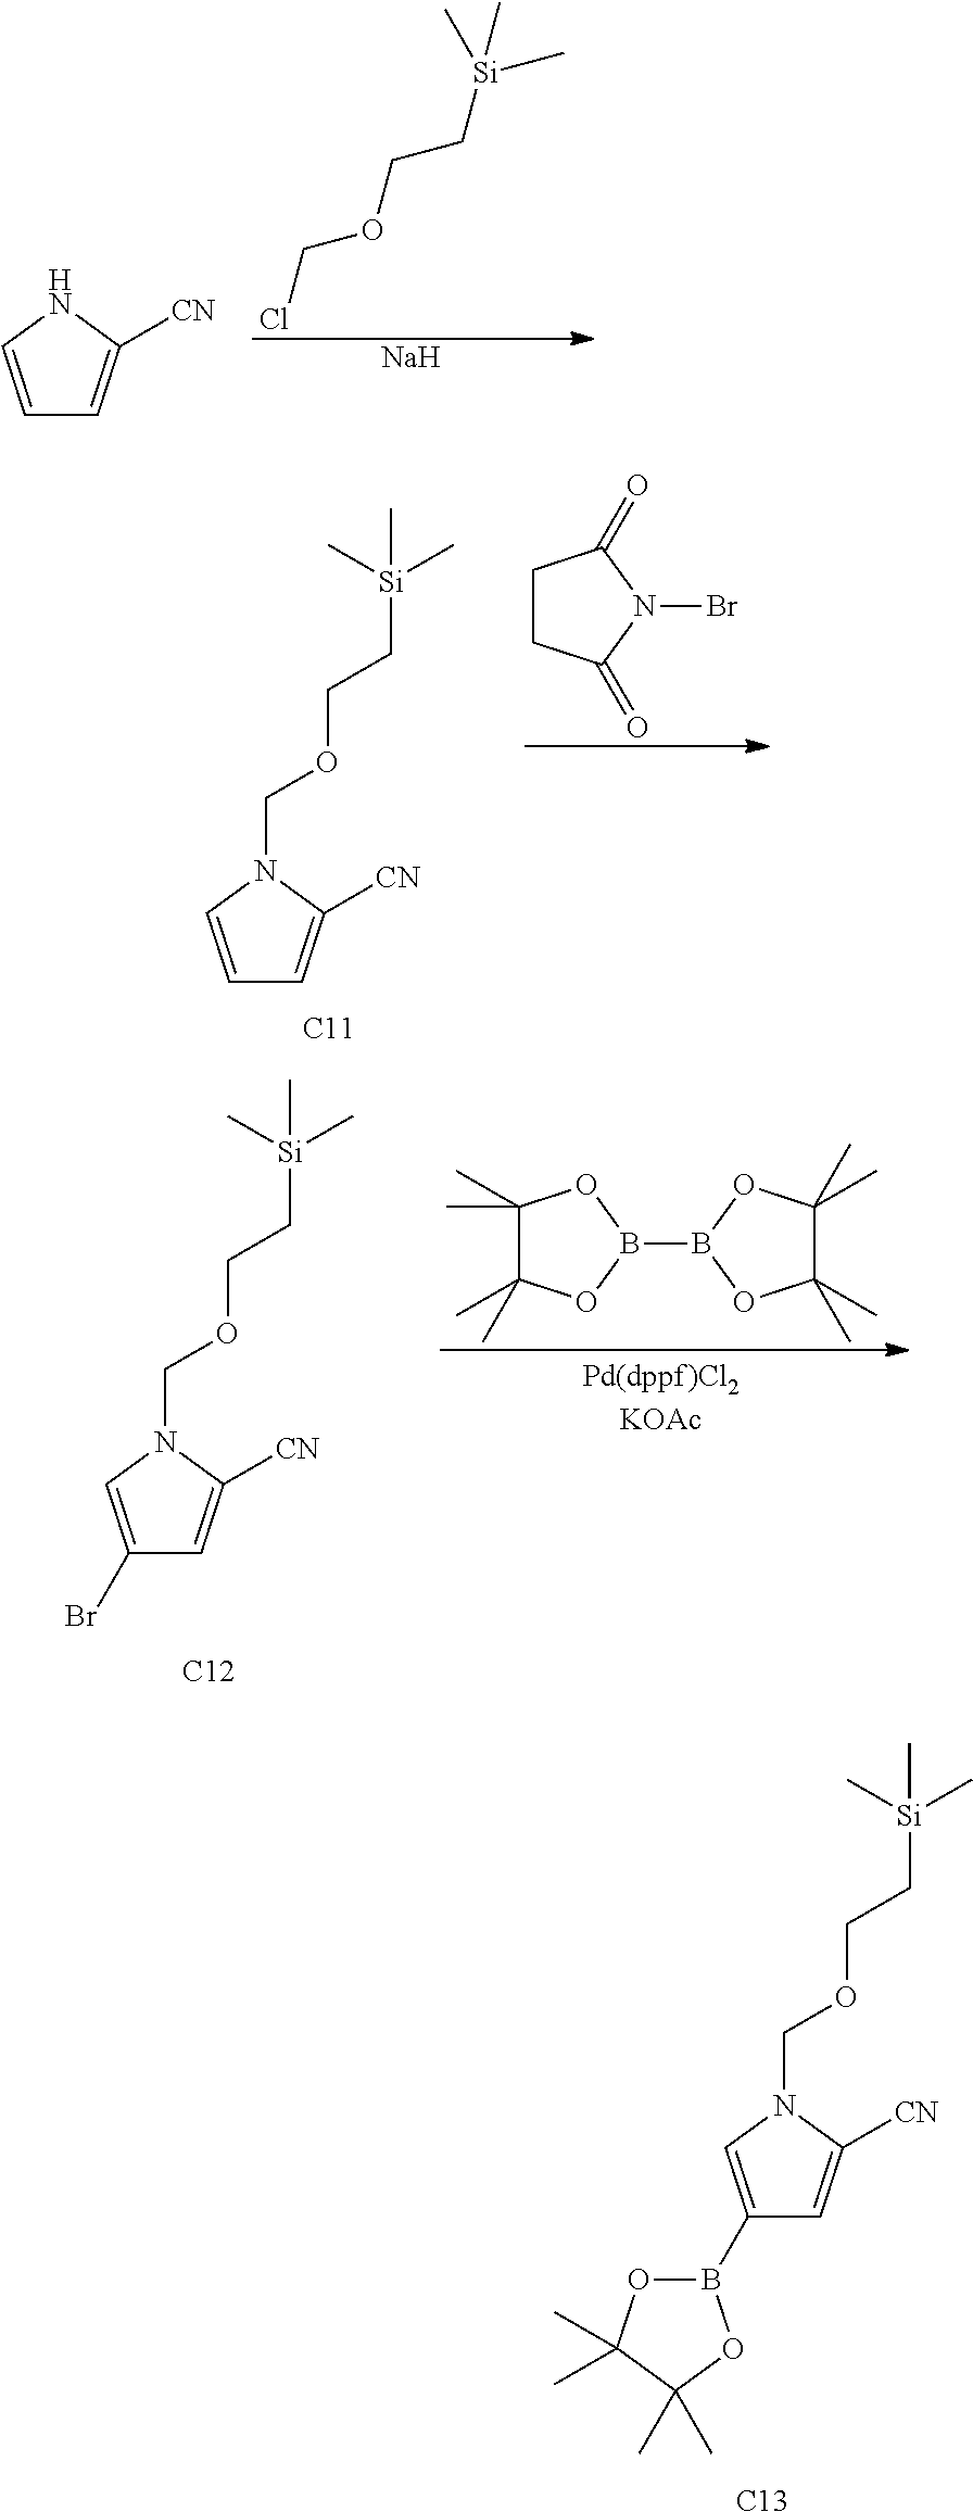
C1=CN(COCC[Si](C)(C)C)C([CN])=C1.[C11].C1CC(=O)N(Br)C1=O.C1(Br)=CN(COCC[Si](C)(C)C)C([CN])=C1.[C12].C1(C)(C)C(C)(C)OB(B2OC(C)(C)C(C)(C)O2)O1.C1(B2OC(C)(C)C(C)(C)O2)=CN(COCC[Si](C)(C)C)C([CN])=C1.[C13].C1=CNC([CN])=C1.ClCOCC[Si](C)(C)C.[Na]
